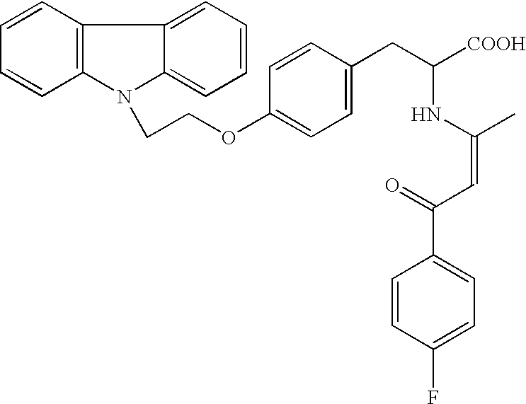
C1=CC(OCCN2C3=C(C4=CC=CC=C42)C=CC=C3)=CC=C1CC([COOH])NC(C)=CC(=O)C1=CC=C(F)C=C1
